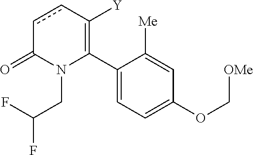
C1(C2=C([Y])ccC(=O)N2CC(F)F)=CC=C(OC[OMe])C=C1[Me]
